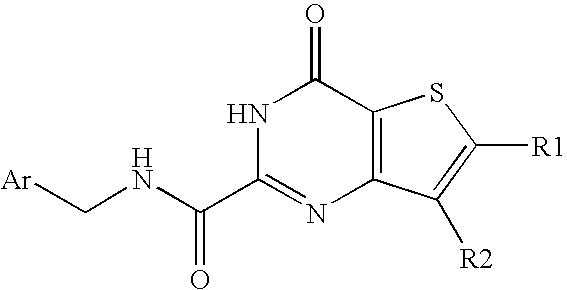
[Ar]CNC(C1=NC2=C(C(=O)N1)SC([R1])=C2[R2])=O
